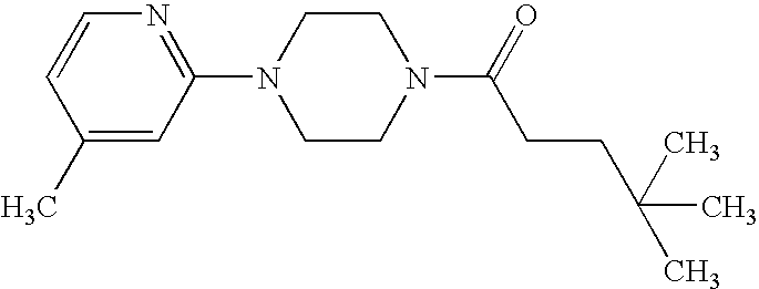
C1(N2CCN(C(=O)CCC(C)(C)C)CC2)=NC=CC(C)=C1
